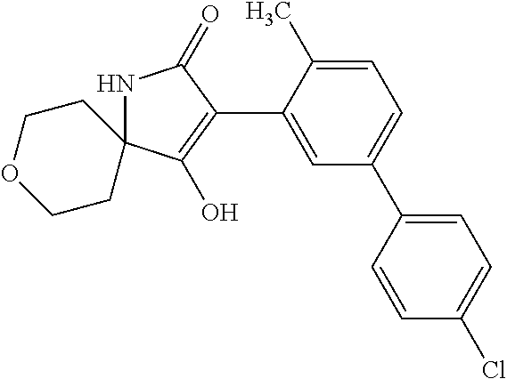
N1C2(C(O)=C(C3=CC(C4=CC=C(Cl)C=C4)=CC=C3C)C1=O)CCOCC2
